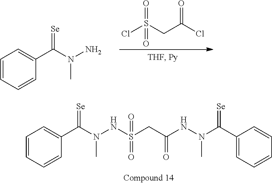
C1=CC=CC(C(N(NS(CC(NN(C(C2=CC=CC=C2)=[Se])C)=O)(=O)=O)C)=[Se])=C1.C1=CC=CC(C(N(N)C)=[Se])=C1.O=S(CC(Cl)=O)(Cl)=O
